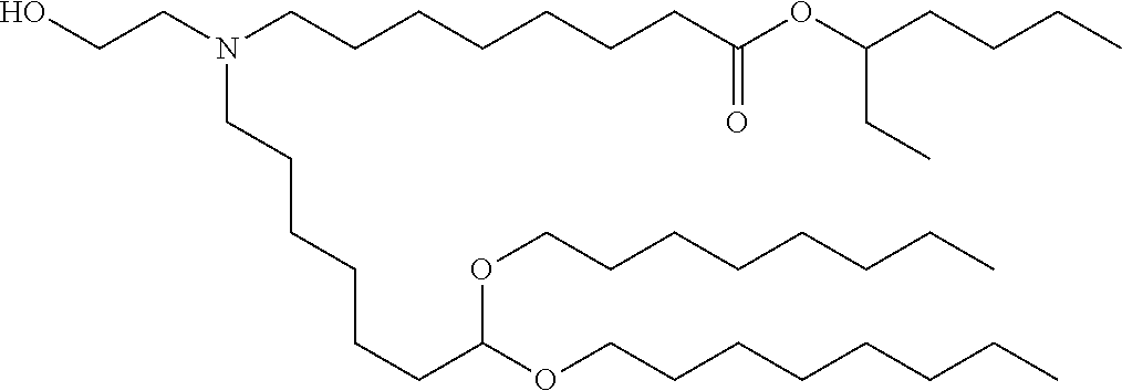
OCCN(CCCCCCCC(OC(CCCC)CC)=O)CCCCCCC(OCCCCCCCC)OCCCCCCCC
